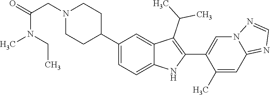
C1(C2CCN(CC(=O)N(C)CC)CC2)=CC=C2C(=C1)C(C(C)C)=C(C1=CN3C(=NC=N3)C=C1C)N2
